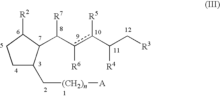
C1C(C[(CH2)n][A])C(C(c(c(C(C[R3])[R4])[R5])[R6])[R7])C([R2])C1
